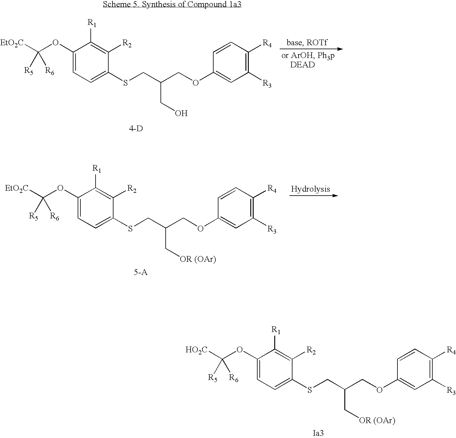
C1(OC([EtO2C])([R5])[R6])=CC=C(SCC(COC2=CC([R3])=C([R4])C=C2)CO)C([R2])=C1[R1].[4-D].C1(OC([EtO2C])([R5])[R6])=CC=C(SCC(COC2=CC([R3])=C([R4])C=C2)C[OR (OAr)])C([R2])=C1[R1].C1(OC([HO2C])([R5])[R6])=CC=C(SCC(COC2=CC([R3])=C([R4])C=C2)C[OR (OAr)])C([R2])=C1[R1]
